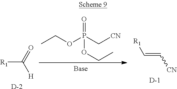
[R1]C(=O)[H].[D].CCOP(C[CN])(=O)OCC.[R1]C=C[CN].[D]
